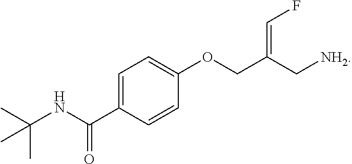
C1=C(C(NC(C)(C)C)=O)C=CC(OCC(C[NH2])=CF)=C1
